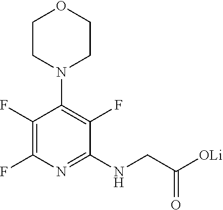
C1(F)=C(N2CCOCC2)C(F)=C(F)N=C1NCC([OLi])=O
